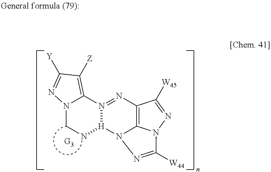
N12CN[H]3N(=NC4=C5N3N=C([W44])N5N=C4[W45])C1=C([Z])C([Y])=N2
